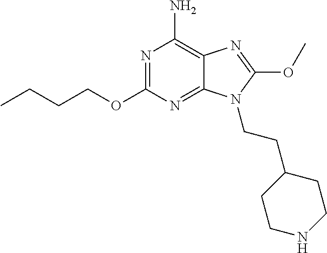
N1=C(OCCCC)N=C2C(=C1N)N=C(OC)N2CCC1CCNCC1
